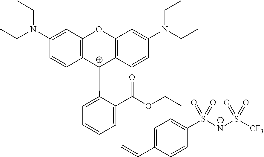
C1=C(C=C)C=CC(S([N-]S([CF3])(=O)=O)(=O)=O)=C1.C(N(C1=CC2=C(C=C1)[C+](C1=CC=CC=C1C(OCC)=O)C1=C(C=C(N(CC)CC)C=C1)O2)CC)C
